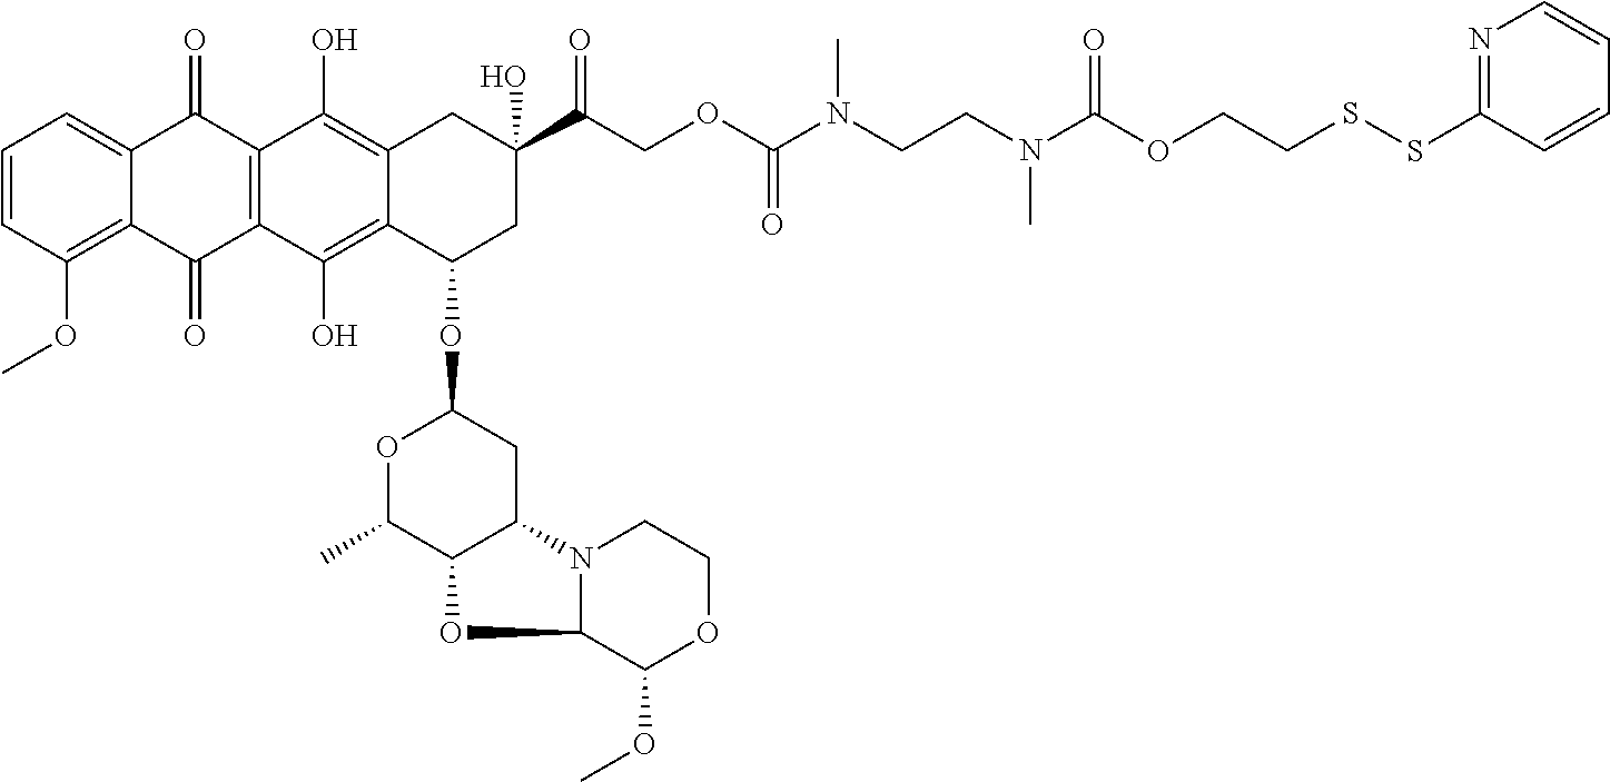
C1=CC(OC)=C2C(=C1)C(=O)C1=C(C2=O)C(O)=C2C(=C1O)CC(C(COC(N(CCN(C(=O)OCCSSC1=NC=CC=C1)C)C)=O)=O)(O)CC2OC1OC(C)C2C(C1)N1C(O2)C(OC)OCC1
